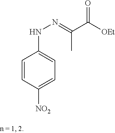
C1=CC([NO2])=CC=C1NN=C(C([OEt])=O)C
